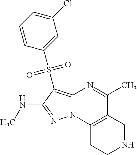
N1=C(NC)C(S(C2=CC(Cl)=CC=C2)(=O)=O)=C2N1C1=C(C(C)=N2)CNCC1
